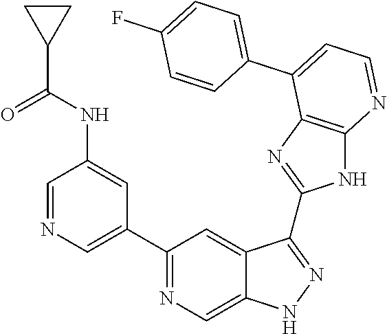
C1=NC=C(C2=NC=C3C(=C2)C(C2=NC4=C(N2)N=CC=C4C2=CC=C(F)C=C2)=NN3)C=C1NC(C1CC1)=O
